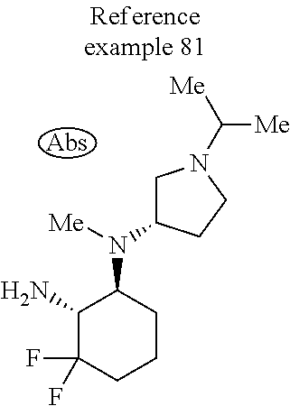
NC1C(F)(F)CCCC1N(C1CN(C([Me])[Me])CC1)[Me]
